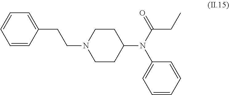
C1=CC(CCN2CCC(N(C(CC)=O)C3=CC=CC=C3)CC2)=CC=C1
